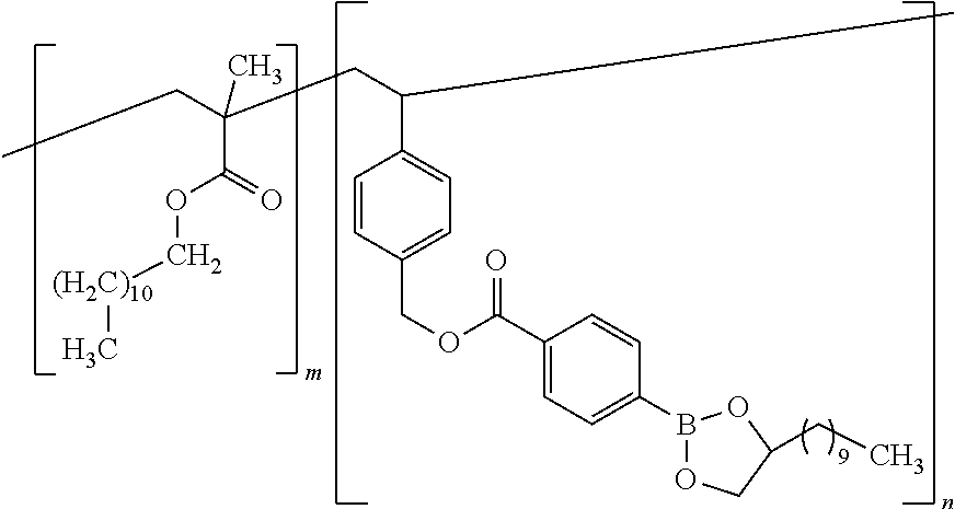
CCC(CC(C)C1=CC=C(COC(=O)C2=CC=C(B3OCC(CC)O3)C=C2)C=C1)(C(=O)OC[(H2C)10]C)C
